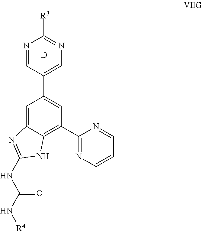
N1=CC(C2=CC(C3=NC=CC=N3)=C3C(=C2)N=C(NC(N[R4])=O)N3)=CN=C1[R3].[D]
